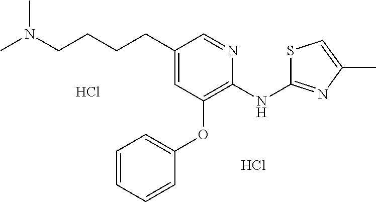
C1(CCCCN(C)C)=CC(OC2=CC=CC=C2)=C(NC2=NC(C)=CS2)N=C1.Cl.Cl
